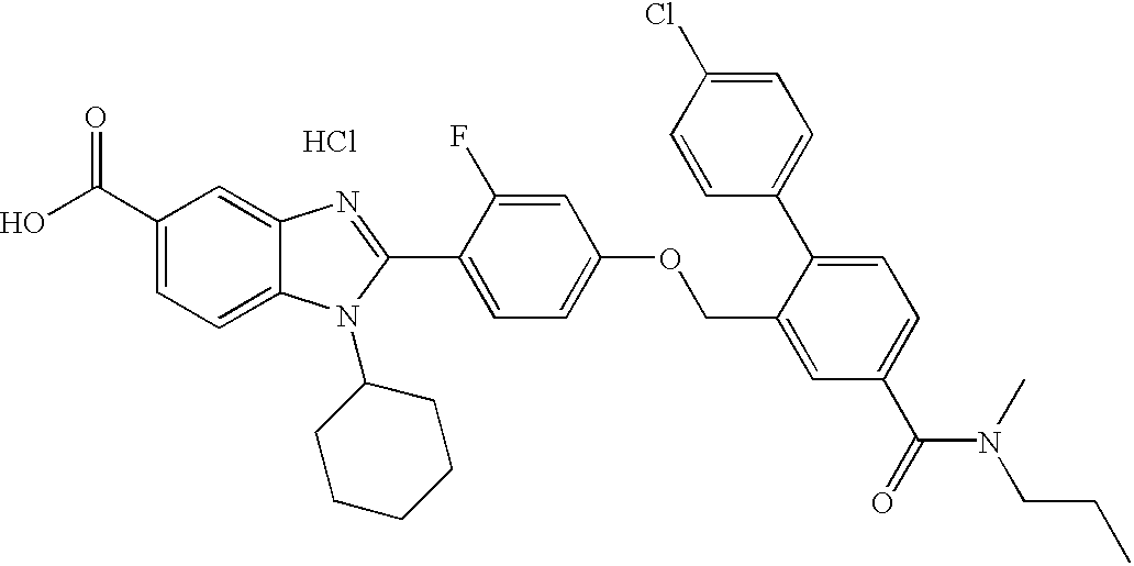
OC(C1=CC=C2C(=C1)N=C(C1=CC=C(OCC3=CC(C(=O)N(CCC)C)=CC=C3C3=CC=C(Cl)C=C3)C=C1F)N2C1CCCCC1)=O.Cl
